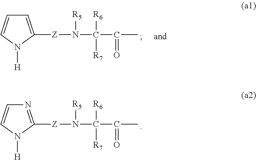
C1=C([Z]N([R5])C([R6])([R7])C(=O)C)N([H])C=C1.N1=C([Z]N([R5])C([R6])([R7])C(=O)C)N([H])C=C1
